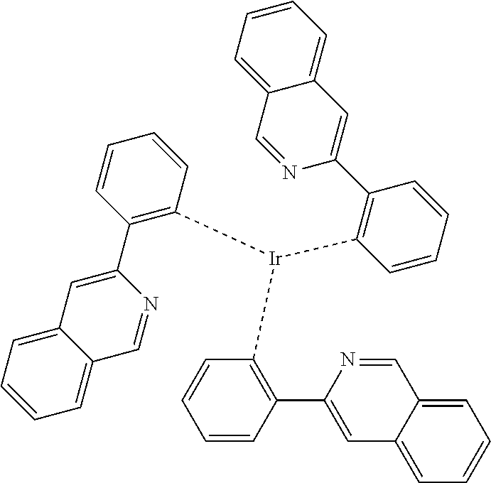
C12=CC=CC=C1C=NC(C1=C([Ir](C3=C(C4=CC5=CC=CC=C5C=N4)C=CC=C3)C3=C(C4=CC5=CC=CC=C5C=N4)C=CC=C3)C=CC=C1)=C2
